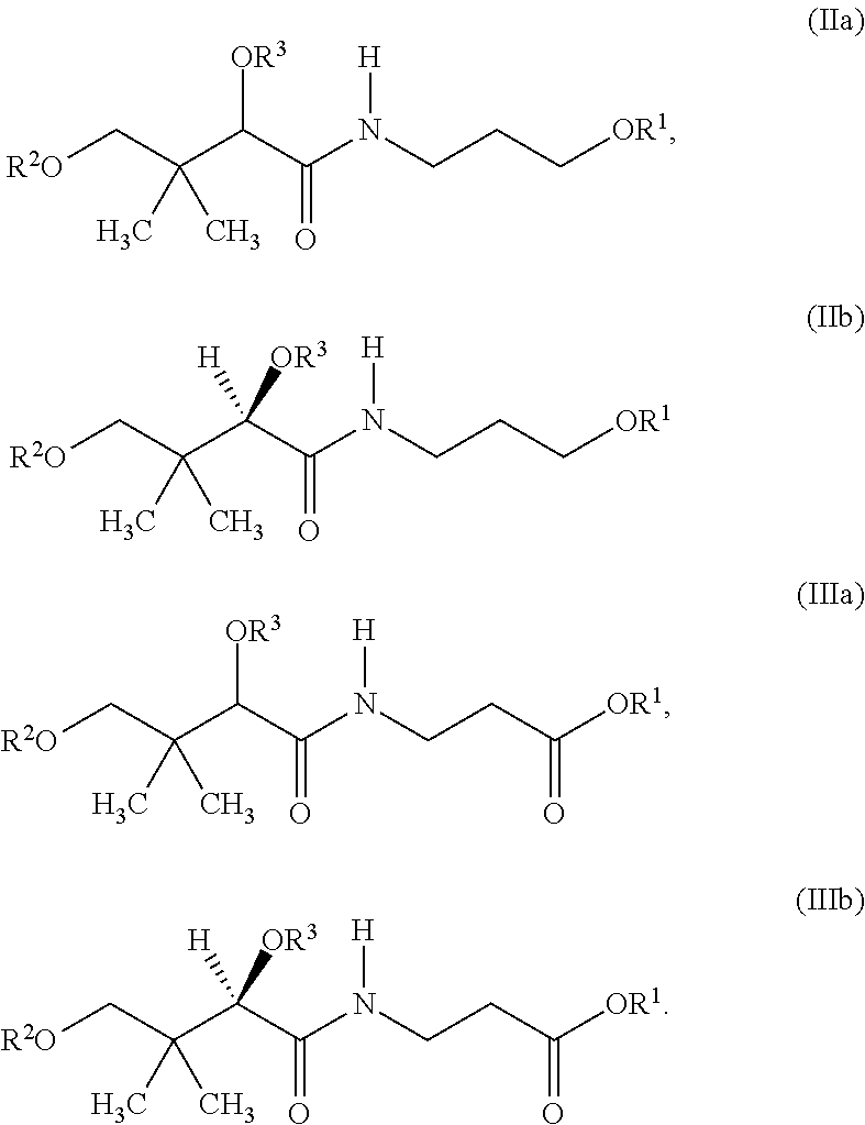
[R2O]CC(C(C(N(CCC[OR1])[H])=O)[OR3])(C)C.[R2O]CC(C(C(N(CCC[OR1])[H])=O)([OR3])[H])(C)C.[R2O]CC(C(C(N(CCC([OR1])=O)[H])=O)[OR3])(C)C.[R2O]CC(C(C(N(CCC([OR1])=O)[H])=O)([OR3])[H])(C)C
